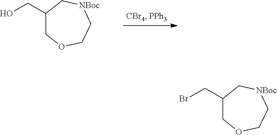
C1(CO)COCC[NBoc]C1.C1(CBr)COCC[NBoc]C1
